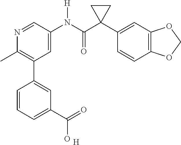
N1=CC(N(C(C2(C3=CC4=C(C=C3)OCO4)CC2)=O)[H])=CC(C2=CC(C(=O)O)=CC=C2)=C1C.[H]
